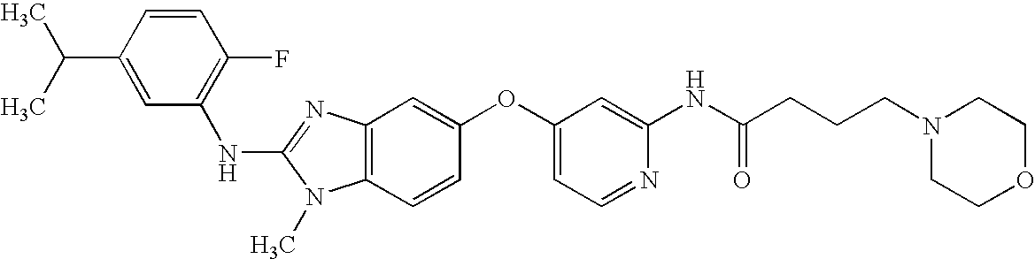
C1=CC(C(C)C)=CC(NC2=NC3=C(N2C)C=CC(OC2=CC=NC(NC(CCCN4CCOCC4)=O)=C2)=C3)=C1F
